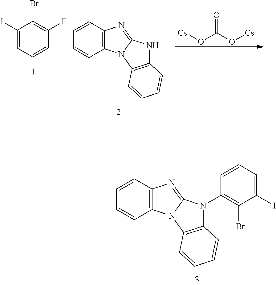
O(C(O[Cs])=O)[Cs].C1(I)=CC=CC(F)=C1Br.C1=CC2=C(C=C1)N1C(=N2)NC2=C1C=CC=C2.C1=CC2=C(C=C1)N1C(=N2)N(C2=C(Br)C(I)=CC=C2)C2=C1C=CC=C2
